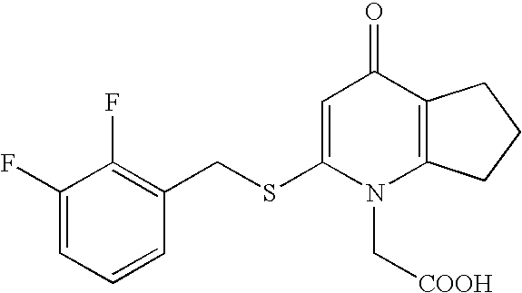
C1(F)=CC=CC(CSC2=CC(=O)C3=C(N2C[COOH])CCC3)=C1F
